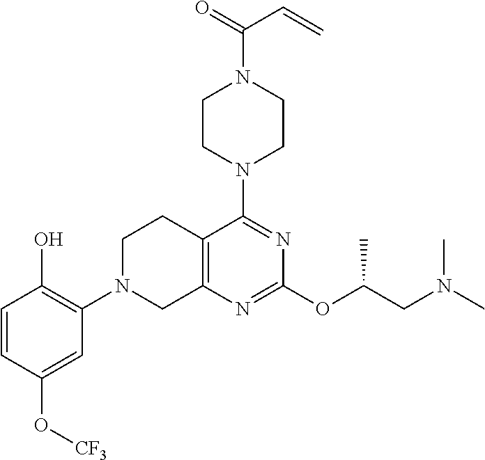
C12=C(N=C(OC(CN(C)C)C)N=C1N1CCN(C(=O)C=C)CC1)CN(C1=C(O)C=CC(O[CF3])=C1)CC2
